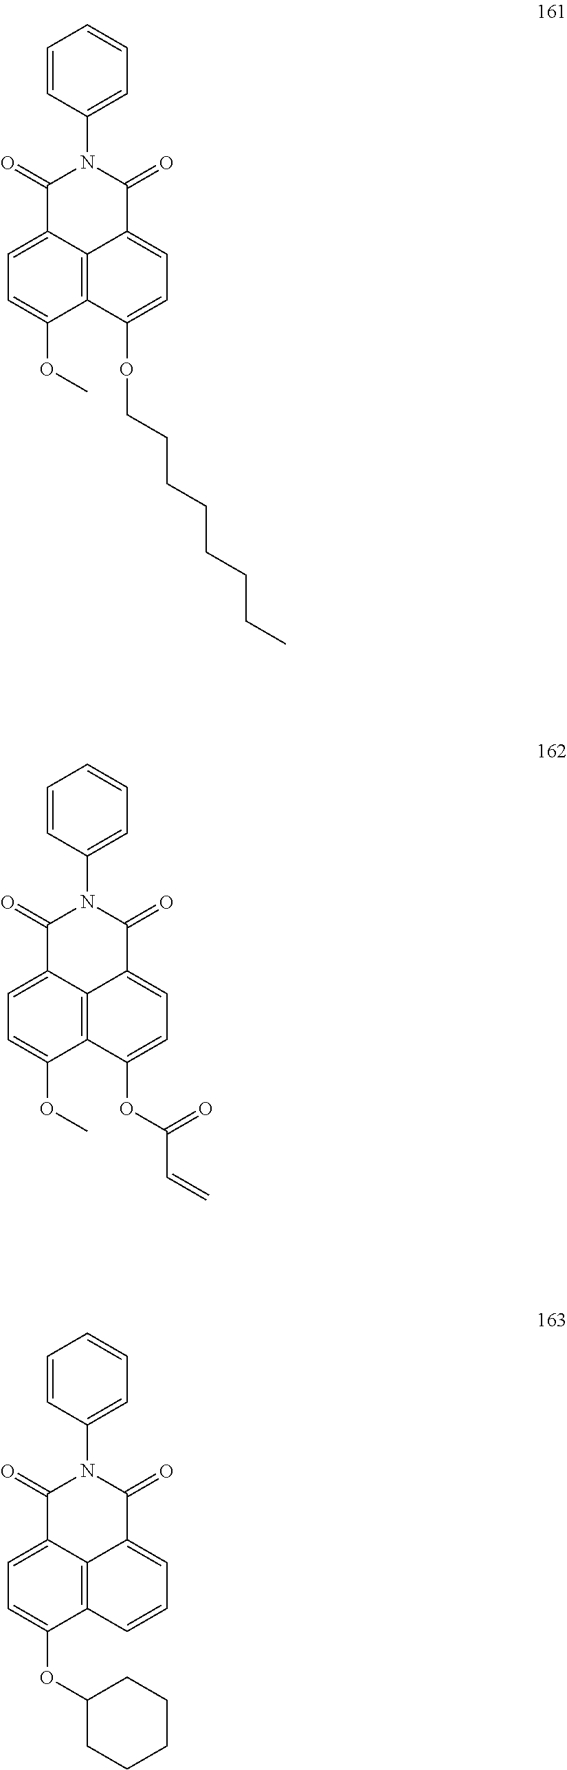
C1=C2C3=C(C(OC4CCCCC4)=C1)C=CC=C3C(=O)N(C1=CC=CC=C1)C2=O.C1=C2C3=C(C(OC)=C1)C(OC(C=C)=O)=CC=C3C(=O)N(C1=CC=CC=C1)C2=O.C(CCOC1=CC=C2C3=C1C(OC)=CC=C3C(=O)N(C1=CC=CC=C1)C2=O)CCCCC
